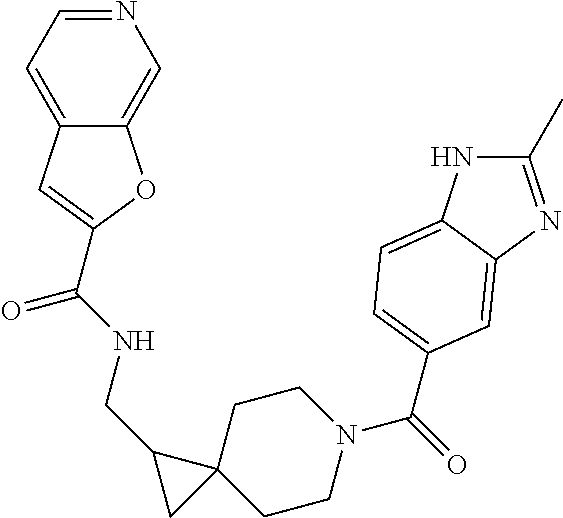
C1C2(CCN(C(=O)C3=CC=C4NC(C)=NC4=C3)C1)C(CNC(=O)C1=CC3=CC=NC=C3O1)C2
